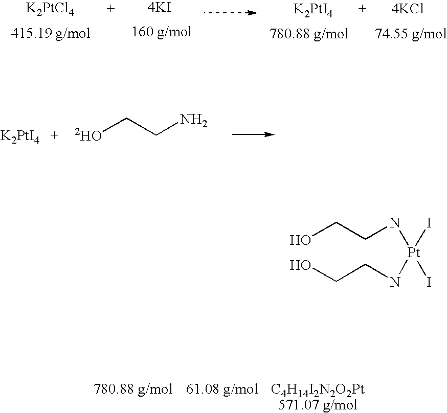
[K2PtCl4].[4KI].[K2PtI4].[4KCl].[2HO]CCN.[K2PtI4].OCCN[Pt](I)(I)NCCO
